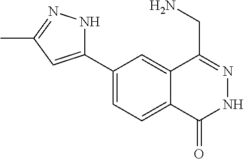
C1(C2=CC(C)=NN2)=CC=C2C(=C1)C(CN)=NNC2=O
